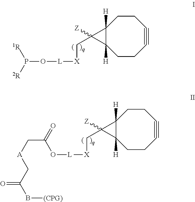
C12([H])C([H])(CCC#CCC1)C2(C[X][L]OP([1R])[2R])[Z].C12([H])C([H])(CCC#CCC1)C2(C[X][L]OC(=O)C[A]CC(=O)B[(CPG)])[Z]
